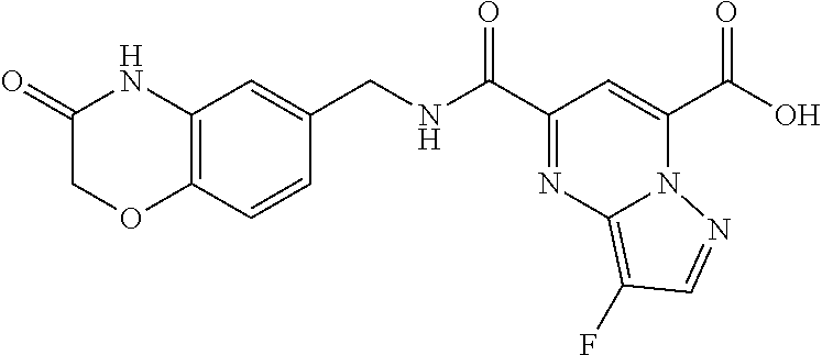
OC(C1=CC(C(NCC2=CC3=C(C=C2)OCC(=O)N3)=O)=NC2=C(F)C=NN12)=O
